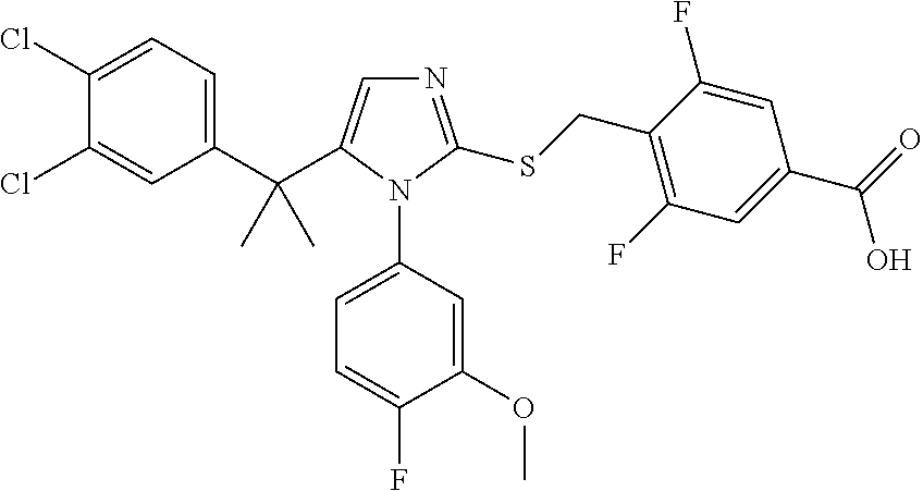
C(C1=CN=C(SCC2=C(F)C=C(C(O)=O)C=C2F)N1C1=CC=C(F)C(OC)=C1)(C1=CC=C(Cl)C(Cl)=C1)(C)C
